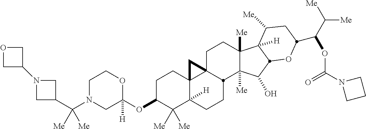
C1N(C(C2CN(C3COC3)C2)([Me])[Me])CC(OC2C([Me])([Me])C3([H])C4(CC2)C2(CCC5([Me])C([Me])(C(O)C6C5([H])C([Me])CC(C(C([Me])[Me])OC(N5CCC5)=O)O6)C2CC3)C4)([H])OC1
